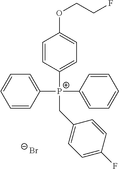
C1([P+](C2=CC=CC=C2)(C2=CC=CC=C2)CC2=CC=C(F)C=C2)=CC=C(OCCF)C=C1.[Br-]
